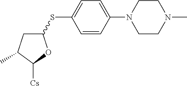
C1(SC2=CC=C(N3CCN(C)CC3)C=C2)CC(C)C([Cs])O1
